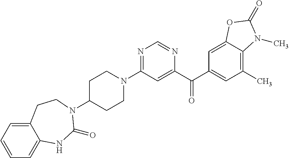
C1C(N2C(=O)NC3=CC=CC=C3CC2)CCN(C2=NC=NC(C(C3=CC(C)=C4C(=C3)OC(=O)N4C)=O)=C2)C1
